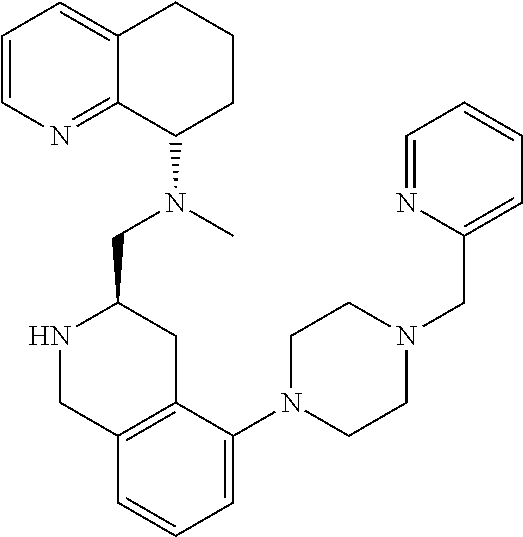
C1=CN=C2C(=C1)CCCC2N(C)CC1NCC2=C(C1)C(N1CCN(CC3=CC=CC=N3)CC1)=CC=C2
